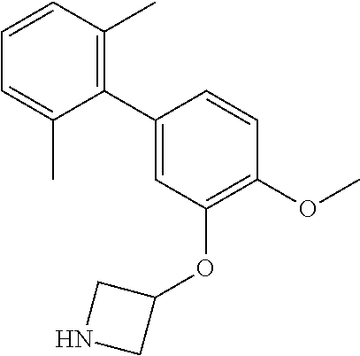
C1(C2=C(C)C=CC=C2C)=CC(OC2CNC2)=C(OC)C=C1
